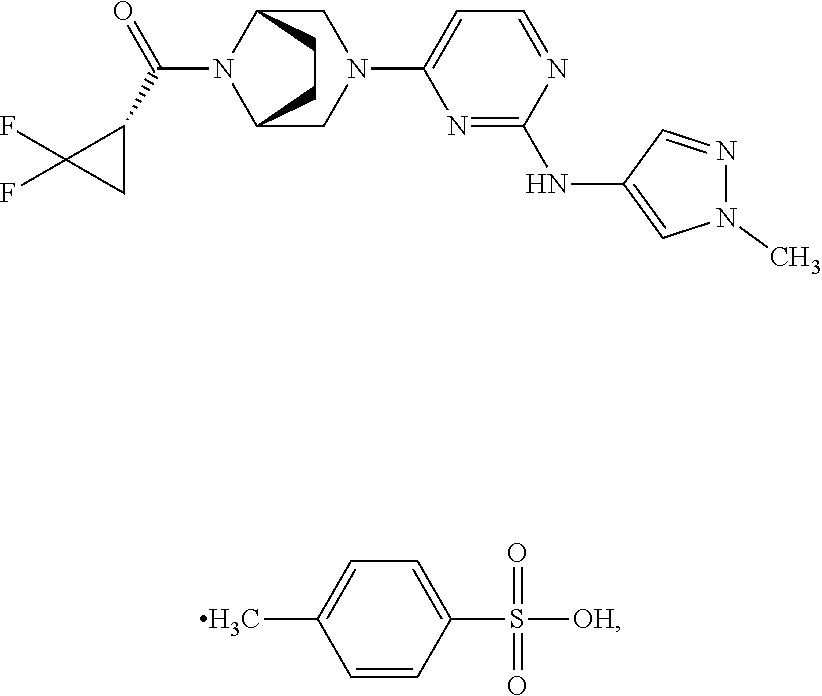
C1C2N(C(C3C(F)(F)C3)=O)C(CN1C1=CC=NC(NC3=CN(C)N=C3)=N1)CC2.C1=CC(S(=O)(=O)[OH])=CC=C1C
